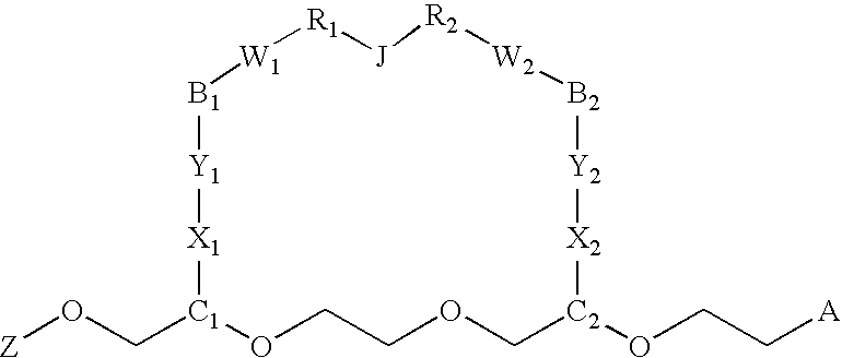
[Z]OC[C1]1OCCOC[C2](OCC[A])[X2][Y2][B2][W2][R2][J][R1][W1][B1][Y1][X1]1
